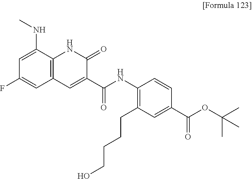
CNC1=CC(F)=CC2=C1NC(=O)C(C(NC1=C(CCCCO)C=C(C(=O)OC(C)(C)C)C=C1)=O)=C2
